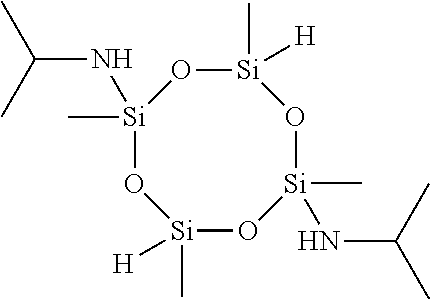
[Si]1(C)([H])O[Si](C)(NC(C)C)O[Si](C)([H])O[Si](C)(NC(C)C)O1
